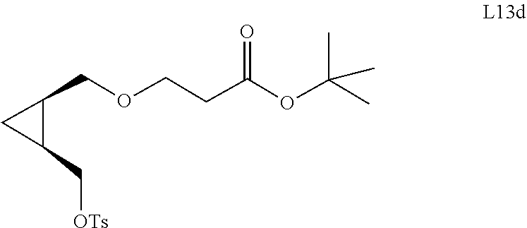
C1(COCCC(=O)OC(C)(C)C)C(C[OTs])C1
